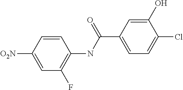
C1=C([O2N])C=CC(NC(C2=CC=C(Cl)C(O)=C2)=O)=C1F
